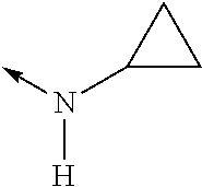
C1(N(->C)[H])CC1
